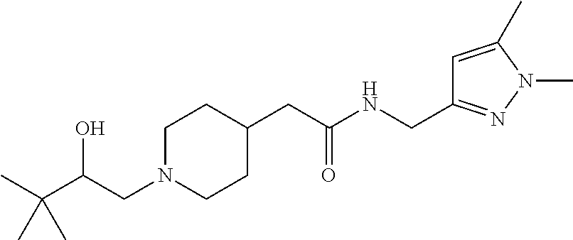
C1N(CC(C(C)(C)C)O)CCC(CC(NCC2=NN(C)C(C)=C2)=O)C1
